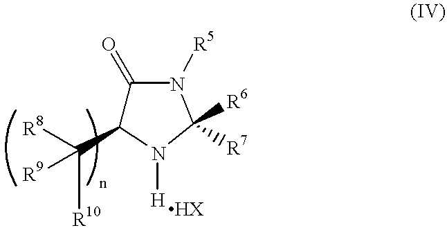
C1(=O)C(C([R10])([R9])[R8])N([H])C([R6])([R7])N1[R5]
